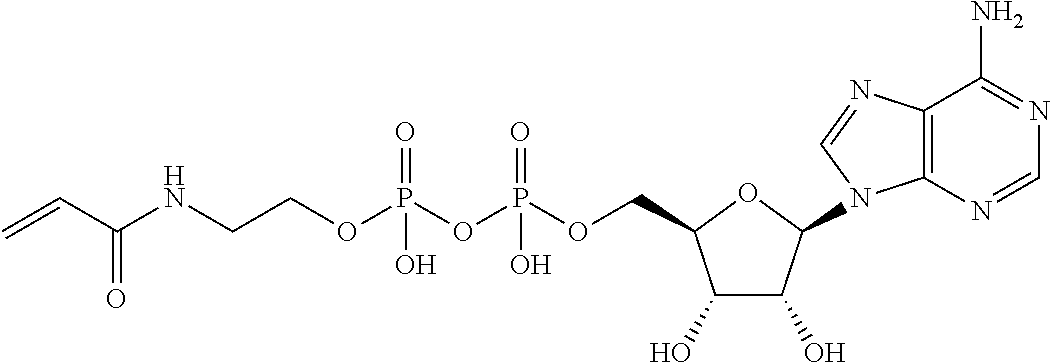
C1(O)C(O)C(N2C3=C(C(N)=NC=N3)N=C2)OC1COP(OP(OCCNC(C=C)=O)(=O)O)(=O)O
